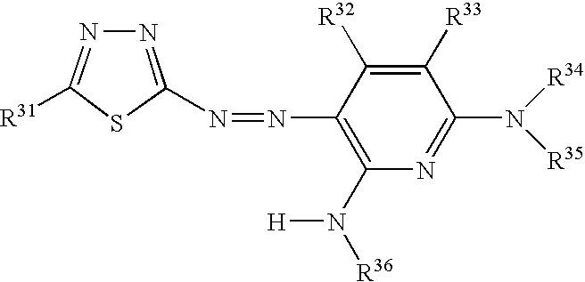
C1([R31])=NN=C(N=NC2=C(N([H])[R36])N=C(N([R34])[R35])C([R33])=C2[R32])S1
